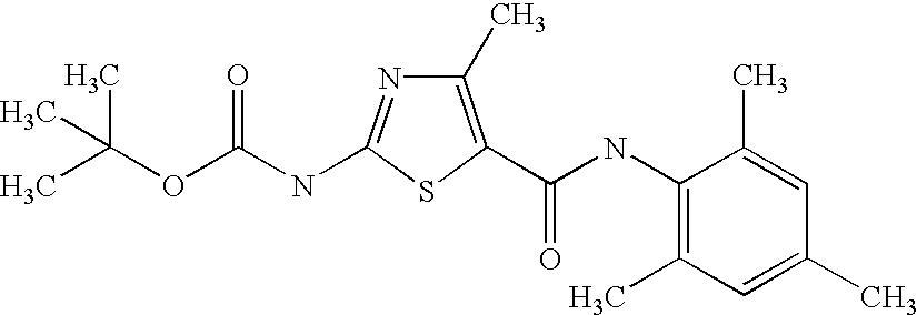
C1(C)=C(C(NC2=C(C)C=C(C)C=C2C)=O)SC(NC(OC(C)(C)C)=O)=N1
